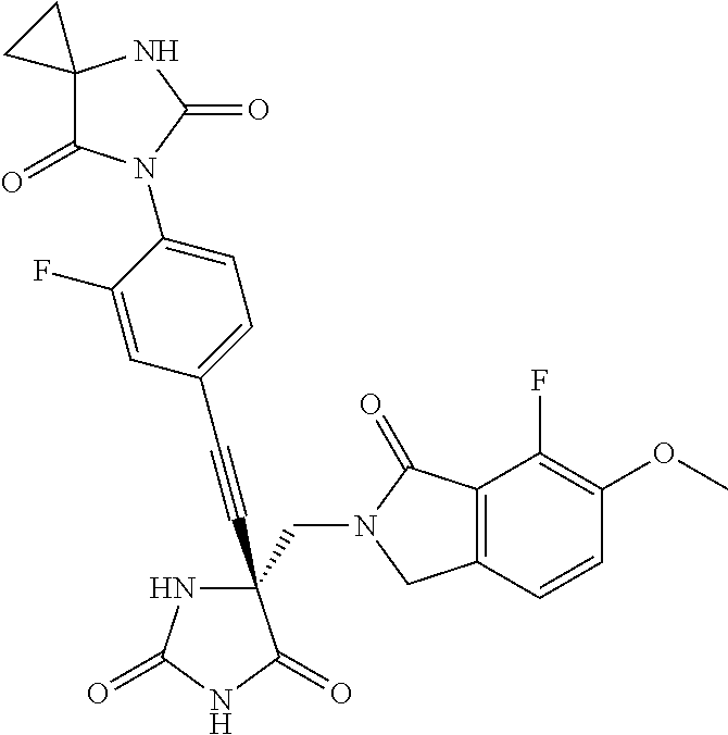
C(#CC1(CN2C(=O)C3=C(C2)C=CC(OC)=C3F)NC(=O)NC1=O)C1=CC=C(N2C(=O)C3(NC2=O)CC3)C(F)=C1
